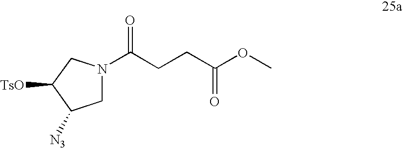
C1N(C(CCC(OC)=O)=O)CC([TsO])C1[N3]
